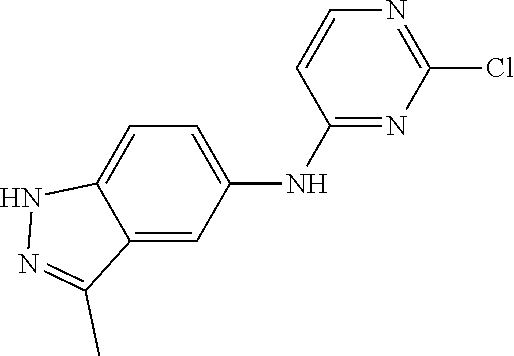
C1(Cl)=NC=CC(NC2=CC=C3C(=C2)C(C)=NN3)=N1
